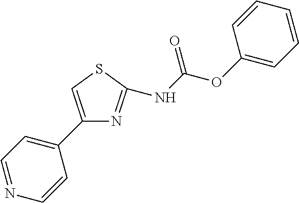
N(C(OC1=CC=CC=C1)=O)C1=NC(C2=CC=NC=C2)=CS1
